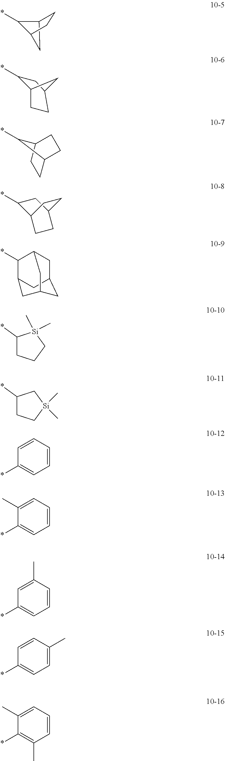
*C1C2CC1CC2.*C1CC2CC1CC2.*C1C2CCC1CC2.*C1CC2CCC1CC2.*C1C2CC3CC1CC(C3)C2.C1(*)CC[Si](C)(C)C1.C1=CC=CC=C1*.C1(C)=CC=CC=C1*.C1=C(C)C=CC=C1*.C1=CC(C)=CC=C1*.C1(C)=CC=CC(C)=C1*.C1(*)CCC[Si]1(C)C
